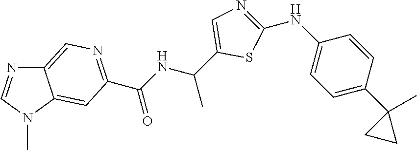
C12=CN=C(C(NC(C3=CN=C(NC4=CC=C(C5(C)CC5)C=C4)S3)C)=O)C=C1N(C)C=N2
